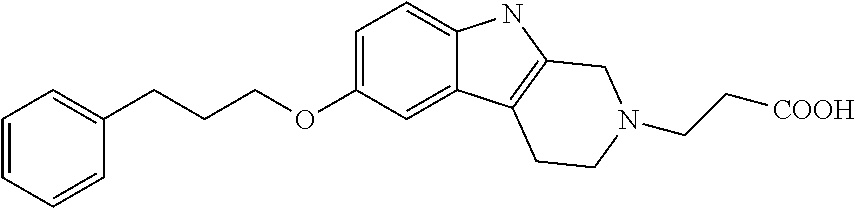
C1=CC=CC(CCCOC2=CC=C3C(=C2)C2=C(N3)CN(CC[COOH])CC2)=C1
